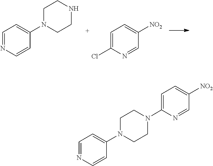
C1=NC=CC(N2CCNCC2)=C1.C1=C(Cl)N=CC([NO2])=C1.C1=NC=CC(N2CCN(C3=CC=C([NO2])C=N3)CC2)=C1
